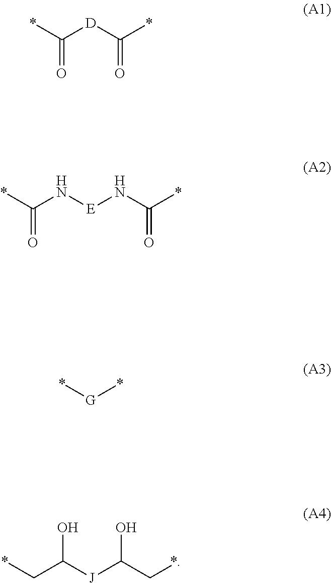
*C([D]C(*)=O)=O.*C(N[E]NC(*)=O)=O.*[G]*.*CC([J]C(C*)O)O
